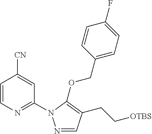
C1=CN=C(N2N=CC(CC[OTBS])=C2OCC2=CC=C(F)C=C2)C=C1[CN]
